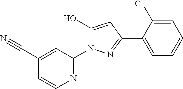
N1=C(N2C(O)=CC(C3=CC=CC=C3Cl)=N2)C=C(C#N)C=C1
